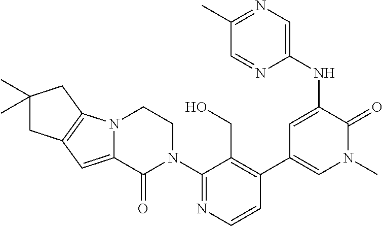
C1=CN=C(N2CCN3C(=CC4=C3CC(C)(C)C4)C2=O)C(CO)=C1C1=CN(C)C(=O)C(NC2=CN=C(C)C=N2)=C1
